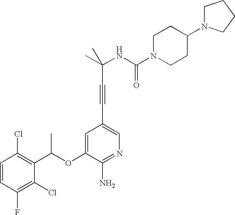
C1=CC(Cl)=C(C(OC2=CC(C#CC(NC(=O)N3CCC(N4CCCC4)CC3)(C)C)=CN=C2N)C)C(Cl)=C1F
